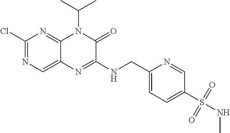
C1(Cl)=NC=C2C(=N1)N(C(C)C)C(=O)C(NCC1=CC=C(S(NC)(=O)=O)C=N1)=N2
